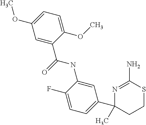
C1=C(OC)C(C(NC2=CC(C3(C)CCSC(N)=N3)=CC=C2F)=O)=CC(OC)=C1
